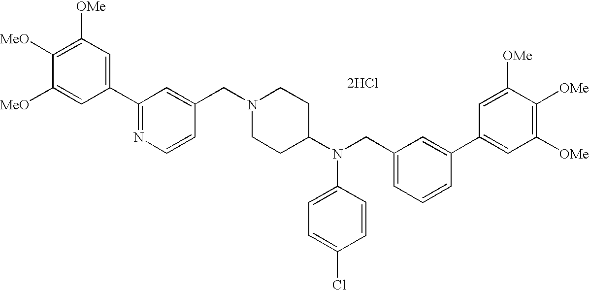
C1([OMe])=C([MeO])C([MeO])=CC(C2=NC=CC(CN3CCC(N(CC4=CC=CC(C5=CC([OMe])=C([OMe])C([OMe])=C5)=C4)C4=CC=C(Cl)C=C4)CC3)=C2)=C1.[2HCl]
